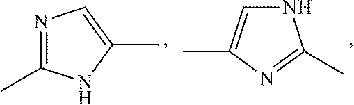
C1=C(C)N=C(C)N1.N1=C(C)NC(C)=C1
